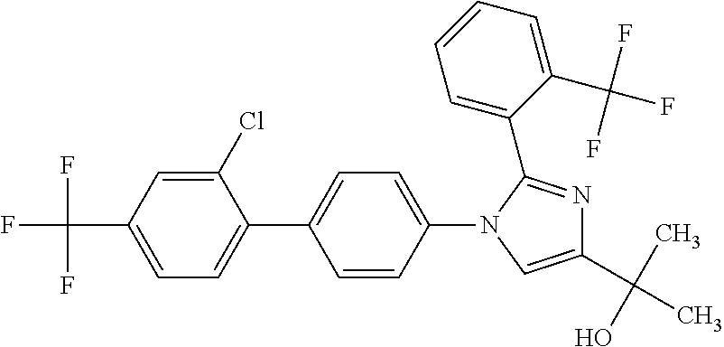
C1=C(C(F)(F)F)C=C(Cl)C(C2=CC=C(N3C(C4=CC=CC=C4C(F)(F)F)=NC(C(C)(O)C)=C3)C=C2)=C1
